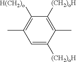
C1=C([(CH2)oH])C(C)=C([(CH2)oH])C([H(CH2)o])=C1C
